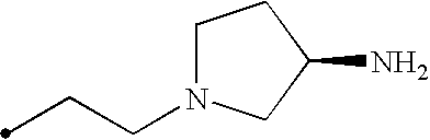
C(CN1CCC(N)C1)C
